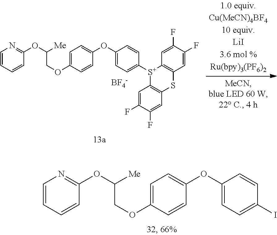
C1=CC=CC(OC([Me])COC2=CC=C(OC3=CC=C([S+]4C5=C(SC6=C4C=C(F)C(F)=C6)C=C(F)C(F)=C5)C=C3)C=C2)=N1.[BF4-].C1=CC=CC(OC([Me])COC2=CC=C(OC3=CC=C(I)C=C3)C=C2)=N1
